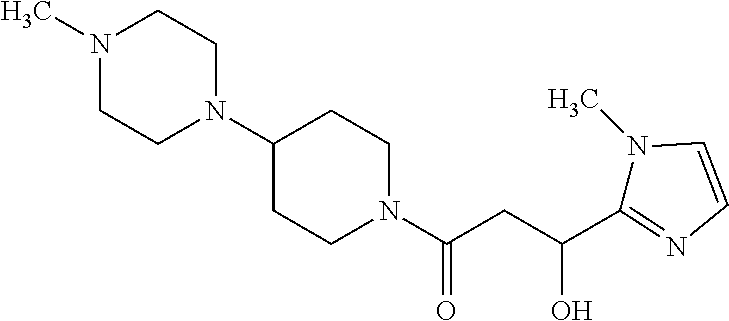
N1(C)C=CN=C1C(CC(=O)N1CCC(N2CCN(C)CC2)CC1)O
